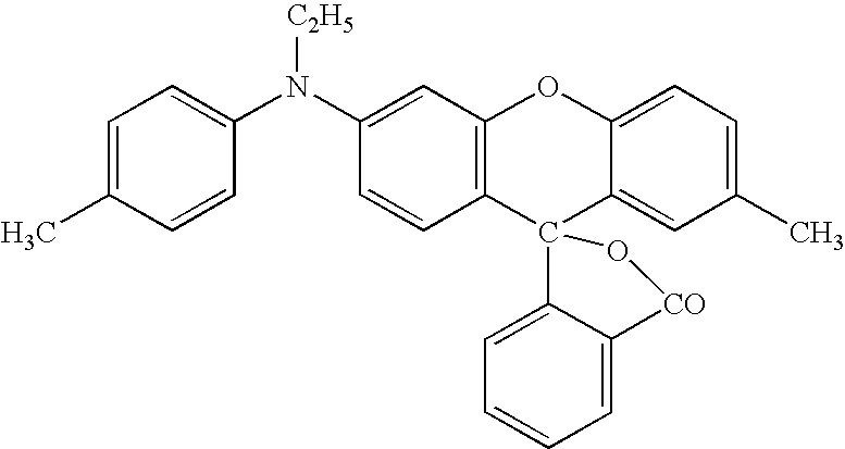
C1(N(C2=CC=C(C)C=C2)[C2H5])=CC2=C(C=C1)C1(C3=CC(C)=CC=C3O2)C2=CC=CC=C2[CO]O1
